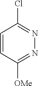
C1=CC([OMe])=NN=C1Cl
